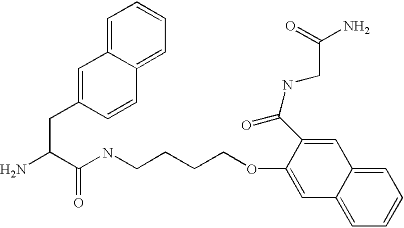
NC(C(NCCCCOC1=CC2=CC=CC=C2C=C1C(NCC(=O)N)=O)=O)CC1=CC2=CC=CC=C2C=C1
